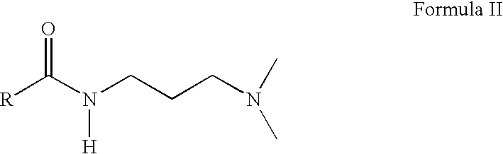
[R]C(N(CCCN(C)C)[H])=O
